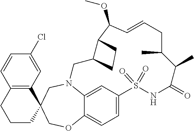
N12C3=CC(=CC=C3OCC3(C4=C(C=CC(Cl)=C4)CCC3)C1)S(=O)(=O)NC(=O)C(C)C(C)CC=CC(OC)C1C(C2)CC1
